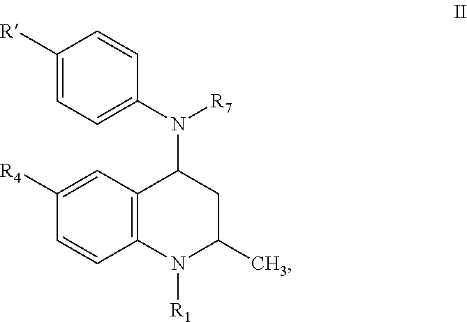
C1([R4])=CC2=C(C=C1)N([R1])C(C)CC2N(C1=CC=C([R])C=C1)[R7]
